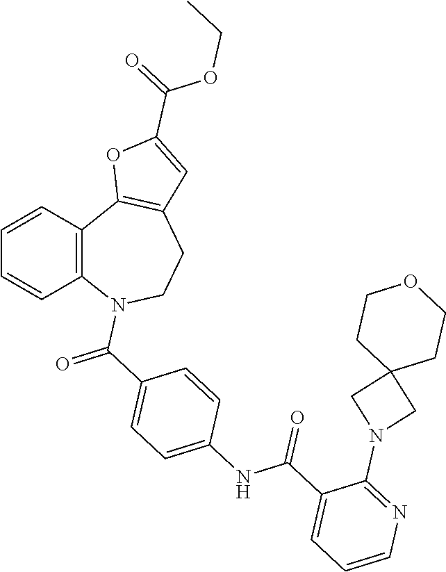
C1=CC2=C(C=C1)N(C(C1=CC=C(NC(C3=CC=CN=C3N3CC4(C3)CCOCC4)=O)C=C1)=O)CCC1=C2OC(C(=O)OCC)=C1
